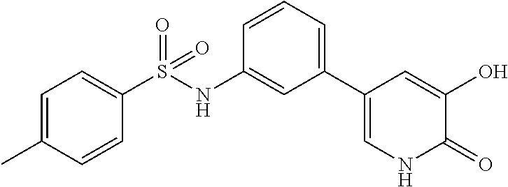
C1=C(C)C=CC(S(NC2=CC(C3=CNC(=O)C(O)=C3)=CC=C2)(=O)=O)=C1
